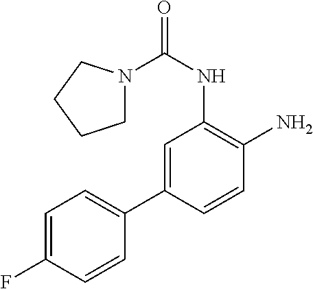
C1N(C(NC2=C(N)C=CC(C3=CC=C(F)C=C3)=C2)=O)CCC1
